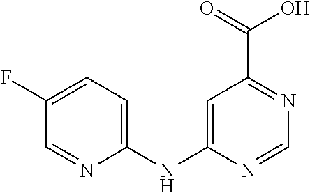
C1=C(NC2=CC=C(F)C=N2)N=CN=C1C(=O)O
